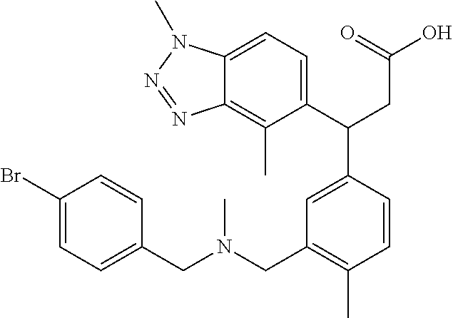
C1(C(CC(O)=O)C2=CC(CN(C)CC3=CC=C(Br)C=C3)=C(C)C=C2)=CC=C2C(=C1C)N=NN2C
